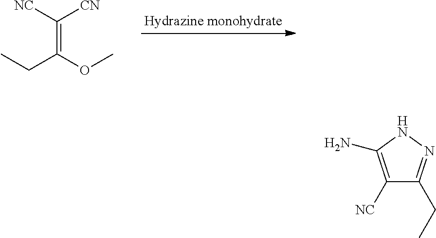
C(=C(CC)OC)([CN])[NC].C1([NC])=C(N)NN=C1CC
